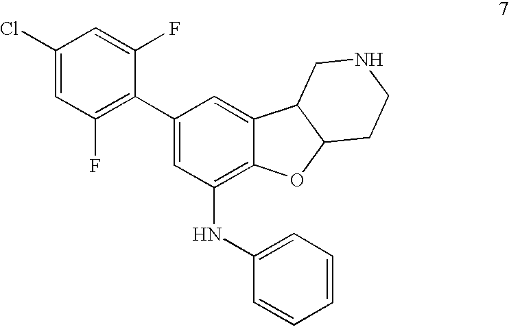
C1(Cl)=CC(F)=C(C2=CC(NC3=CC=CC=C3)=C3C(=C2)C2C(O3)CCNC2)C(F)=C1
